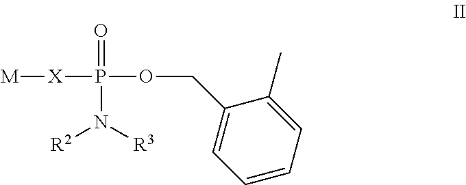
C1=CC=C(C)C(COP([X][M])(=O)N([R3])[R2])=C1
